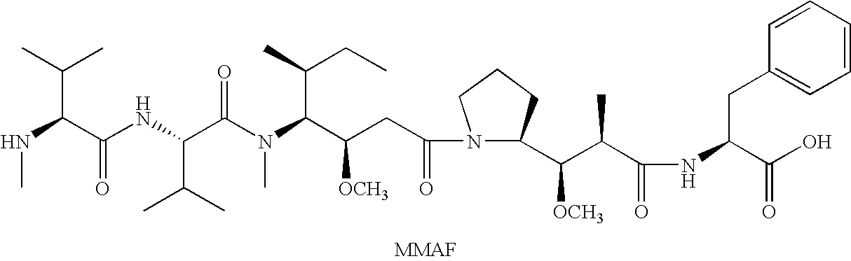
CNC(C(C)C)C(NC(C(=O)N(C)C(C(CC)C)C(CC(N1C(C(C(C(=O)NC(C(O)=O)CC2=CC=CC=C2)C)[OCH3])CCC1)=O)[OCH3])C(C)C)=O
